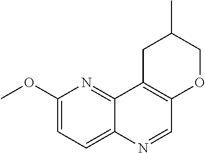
C1(OC)=CC=C2C(=N1)C1=C(C=N2)OCC(C)C1
